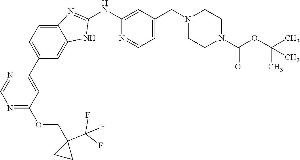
N1=C(OCC2(C(F)(F)F)CC2)C=C(C2=CC=C3C(=C2)NC(NC2=CC(CN4CCN(C(OC(C)(C)C)=O)CC4)=CC=N2)=N3)N=C1
